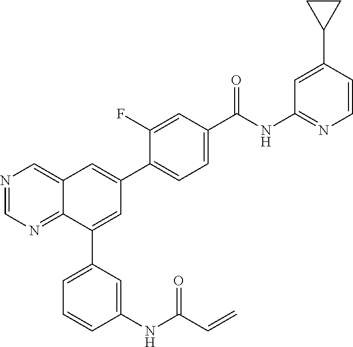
N1=CN=C2C(=C1)C=C(C1=CC=C(C(NC3=NC=CC(C4CC4)=C3)=O)C=C1F)C=C2C1=CC=CC(NC(C=C)=O)=C1
